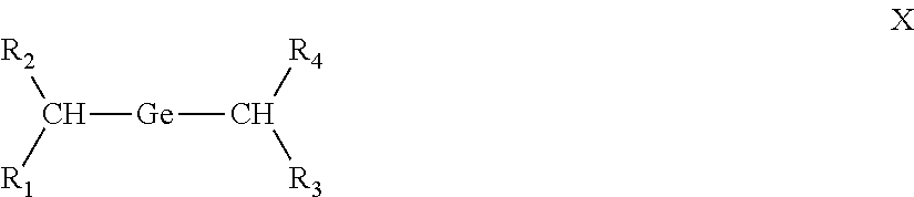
C([Ge]C([R4])[R3])([R2])[R1]
